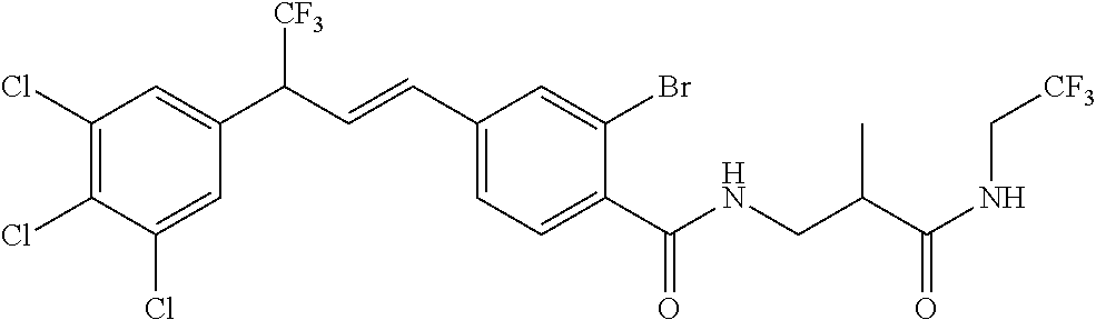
C1(Cl)=C(Cl)C(Cl)=CC(C(C=CC2=CC=C(C(NCC(C(NC[CF3])=O)C)=O)C(Br)=C2)[CF3])=C1
